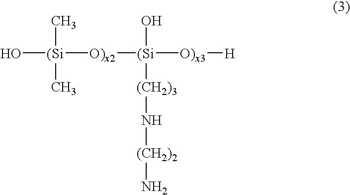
O[(Si]([O)x2][(Si]([(CH2)3]N[(CH2)2]N)(O)[O)x3][H])(C)C
